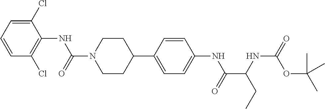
C1(Cl)=CC=CC(Cl)=C1NC(N1CCC(C2=CC=C(NC(C(NC(=O)OC(C)(C)C)CC)=O)C=C2)CC1)=O
